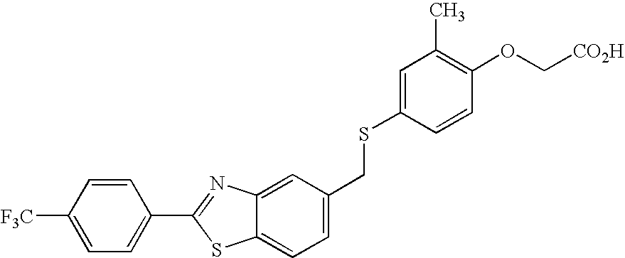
C1([F3C])=CC=C(C2=NC3=CC(CSC4=CC(C)=C(OC[CO2H])C=C4)=CC=C3S2)C=C1
